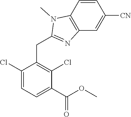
C1(Cl)=CC=C(C(OC)=O)C(Cl)=C1CC1=NC2=C(N1C)C=CC([CN])=C2
